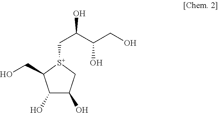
C1(O)C(O)C[S+](CC(O)C(CO)O)C1CO
